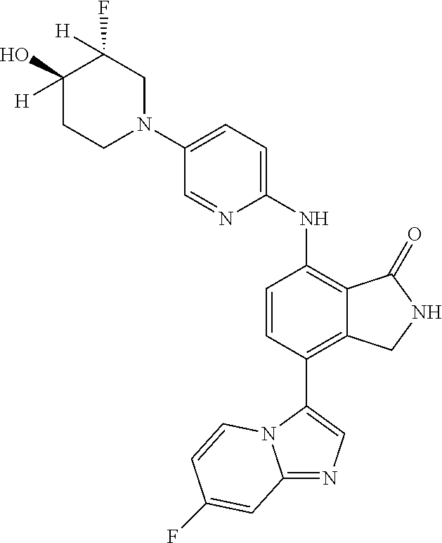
C12=NC=C(C3=C4C(=C(NC5=CC=C(N6CC([H])(F)C(O)([H])CC6)C=N5)C=C3)C(=O)NC4)N1C=CC(F)=C2
